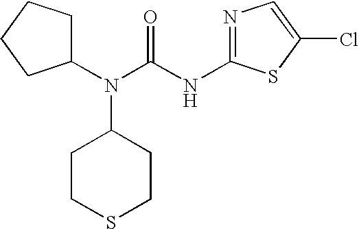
C1(N(C(=O)NC2=NC=C(Cl)S2)C2CCSCC2)CCCC1
